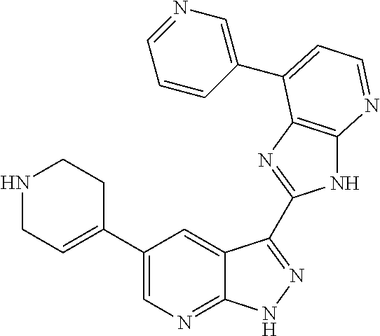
C1(C2=CN=C3C(=C2)C(C2=NC4=C(N2)N=CC=C4C2=CN=CC=C2)=NN3)=CCNCC1
